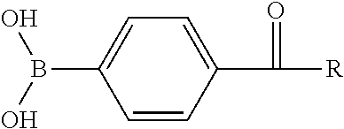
C1=CC(C([R])=O)=CC=C1B(O)O
